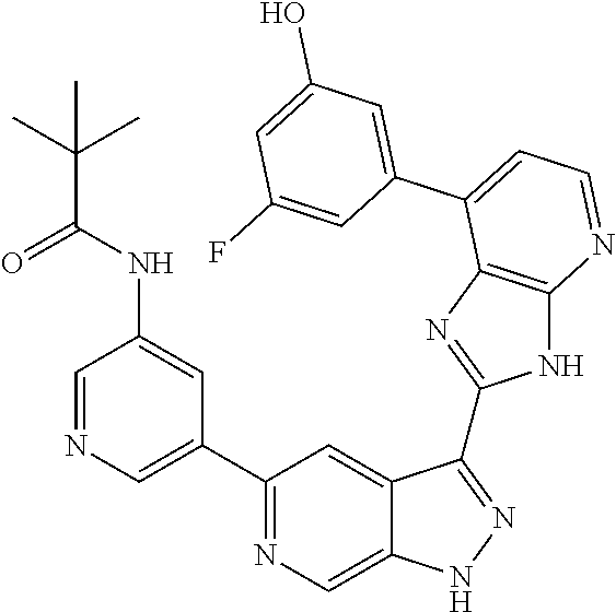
C1(C2=NC=C3C(=C2)C(C2=NC4=C(N2)N=CC=C4C2=CC(O)=CC(F)=C2)=NN3)=CN=CC(NC(=O)C(C)(C)C)=C1
